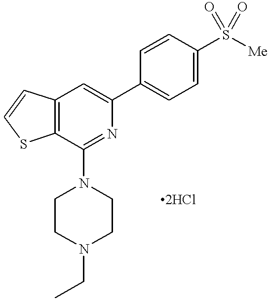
C12=C(C=C(C3=CC=C(S([Me])(=O)=O)C=C3)N=C1N1CCN(CC)CC1)C=CS2
